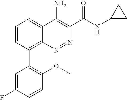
C1=CC(C2=C(OC)C=CC(F)=C2)=C2C(=C1)C(N)=C(C(=O)NC1CC1)N=N2
